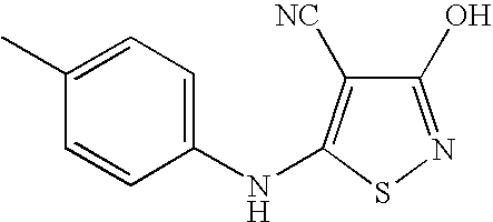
C1(O)=NSC(NC2=CC=C(C)C=C2)=C1[NC]
